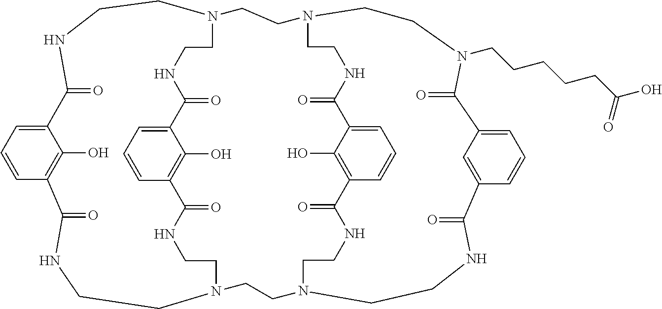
C12=CC=CC(=C1O)C(=O)NCCN1CCNC(=O)C3=C(O)C(=CC=C3)C(=O)NCCN(CCNC2=O)CCN2CCNC(=O)C3=CC=CC(=C3O)C(=O)NCCN(CCNC(=O)C3=CC(=CC=C3)C(=O)N(CCCCCC(O)=O)CC2)CC1
